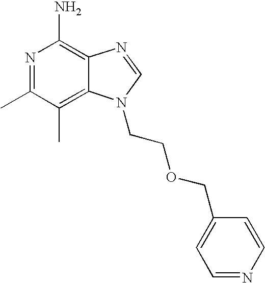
C(OCCN1C2=C(C)C(C)=NC(N)=C2N=C1)C1=CC=NC=C1
